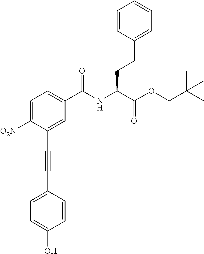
C1=C([O2N])C(C#CC2=CC=C(O)C=C2)=CC(C(NC(C(OCC(C)(C)C)=O)CCC2=CC=CC=C2)=O)=C1
